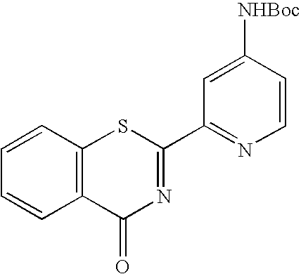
C1=C([NHBoc])C=CN=C1C1=NC(=O)C2=C(S1)C=CC=C2
